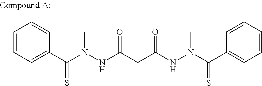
C1(C(N(NC(CC(NN(C(C2=CC=CC=C2)=S)C)=O)=O)C)=S)=CC=CC=C1
